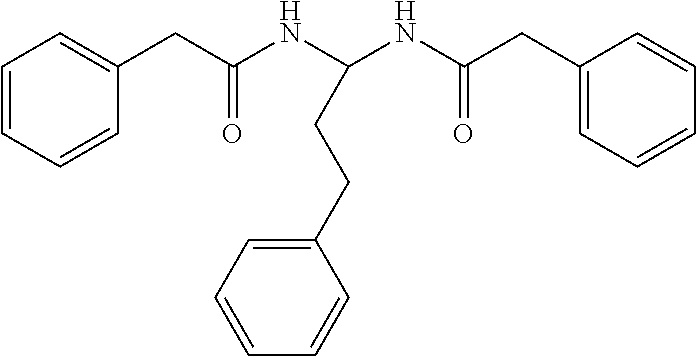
C1=CC=CC(CC(NC(NC(CC2=CC=CC=C2)=O)CCC2=CC=CC=C2)=O)=C1
